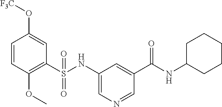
C1=CC(OC)=C(S(NC2=CN=CC(C(=O)NC3CCCCC3)=C2)(=O)=O)C=C1O[F3C]
